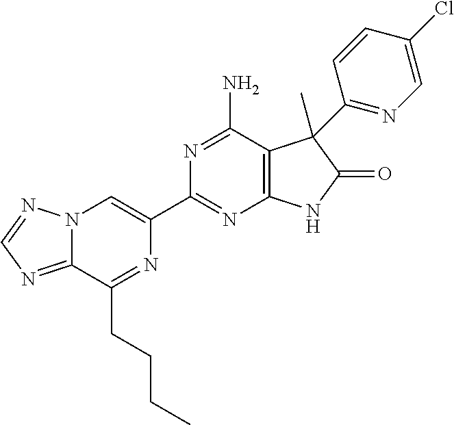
C12=NC=NN1C=C(C1=NC3=C(C(N)=N1)C(C)(C1=NC=C(Cl)C=C1)C(=O)N3)N=C2CCCC
